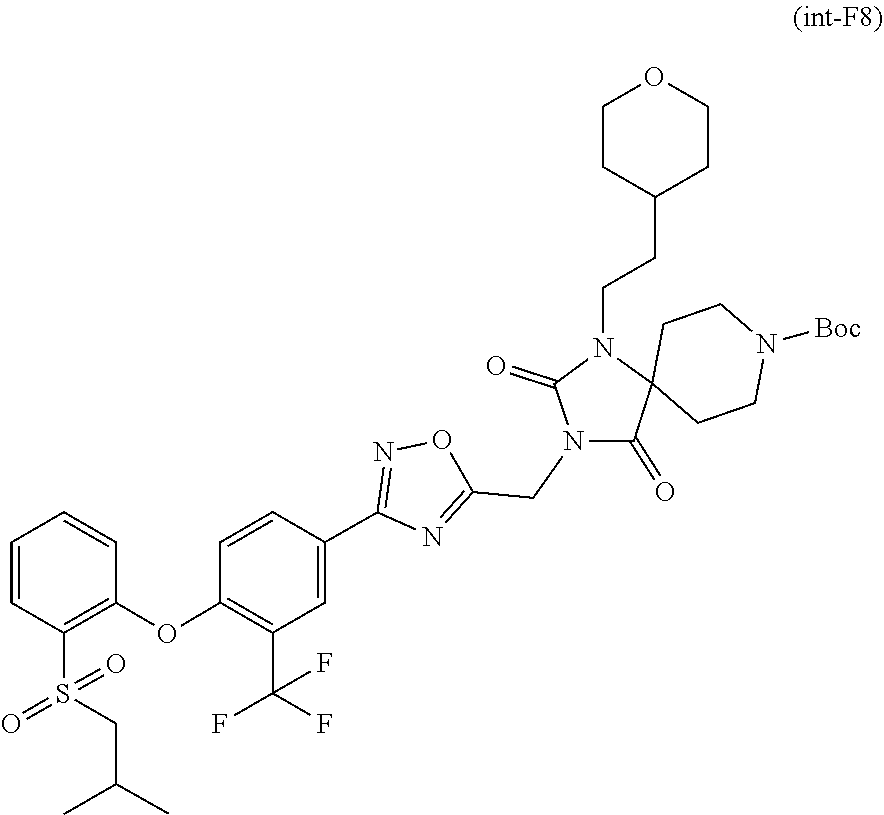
C1(C2=CC(C(F)(F)F)=C(OC3=C(S(=O)(=O)CC(C)C)C=CC=C3)C=C2)=NOC(CN2C(=O)N(CCC3CCOCC3)C3(C2=O)CCN([Boc])CC3)=N1
